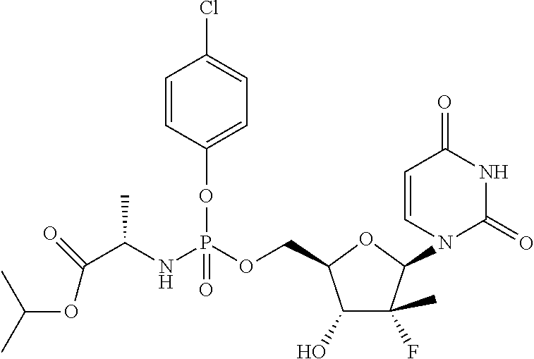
C1(O)C(C)(F)C(N2C(=O)NC(=O)C=C2)OC1COP(NC(C(=O)OC(C)C)C)(OC1=CC=C(Cl)C=C1)=O
